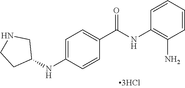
C1=CC=CC(N)=C1NC(C1=CC=C(NC2CNCC2)C=C1)=O
